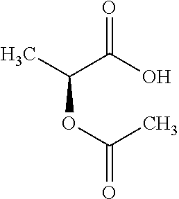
C(OC(C)=O)(C(O)=O)C
